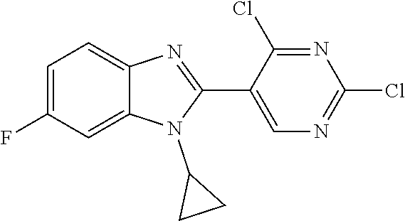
C1=C(F)C=C2C(=C1)N=C(C1=CN=C(Cl)N=C1Cl)N2C1CC1
